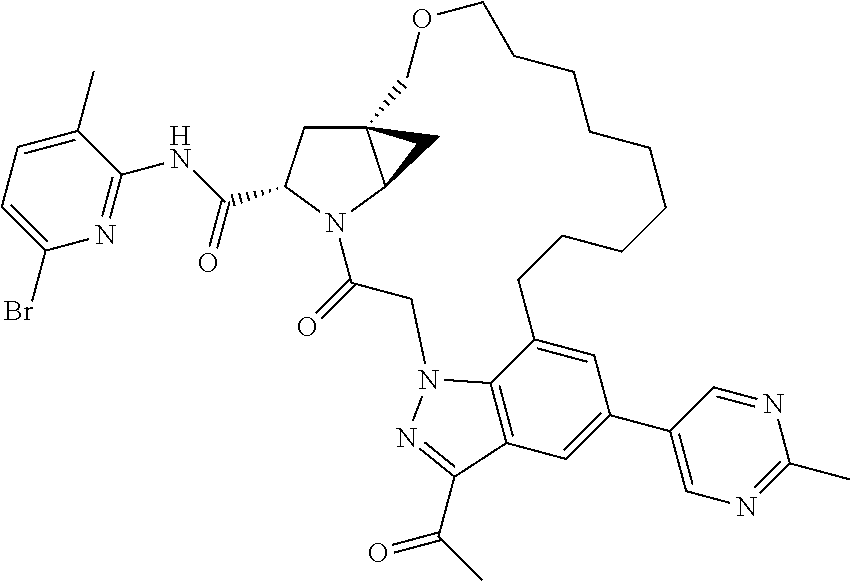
C1C(C(NC2=NC(Br)=CC=C2C)=O)N2C3CC13COCCCCCCCCCC1=CC(C3=CN=C(C)N=C3)=CC3=C1N(CC2=O)N=C3C(C)=O
